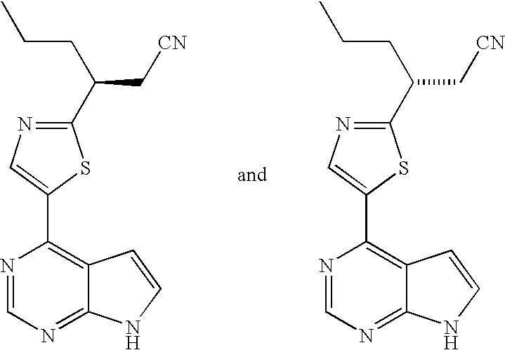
C1(C(CCC)C[CN])=NC=C(C2=C3C(=NC=N2)NC=C3)S1.C1(C(CCC)C[CN])=NC=C(C2=C3C(=NC=N2)NC=C3)S1
